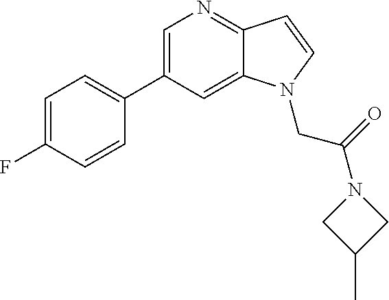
C1=C(C2=CC=C(F)C=C2)C=C2C(=N1)C=CN2CC(N1CC(C)C1)=O
